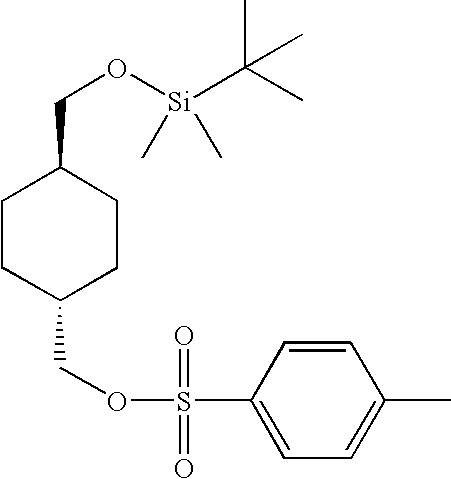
C1CC(COS(C2=CC=C(C)C=C2)(=O)=O)CCC1CO[Si](C(C)(C)C)(C)C
